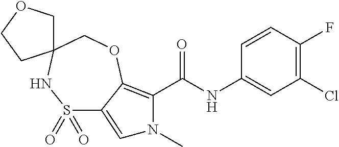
S1(=O)(=O)C2=CN(C)C(C(NC3=CC(Cl)=C(F)C=C3)=O)=C2OCC2(N1)COCC2
